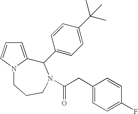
C1=C2N(C=C1)CCCN(C(CC1=CC=C(F)C=C1)=O)C2C1=CC=C(C(C)(C)C)C=C1
